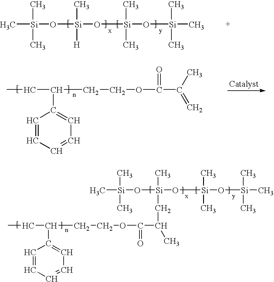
C[Si](O[Si](O[Si](C)(C)O[Si](C)(C)C)(C)[H])(C)C.CCC(CCOC(C(C)=C)=O)C1=CC=CC=C1.CCC(CCOC(C(C)C[Si](O[Si](C)(C)C)(O[Si](C)(C)O[Si](C)(C)C)C)=O)C1=CC=CC=C1
